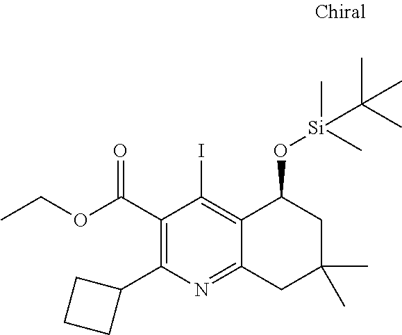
C1(C(OCC)=O)=C(C2CCC2)N=C2C(=C1I)C(O[Si](C)(C)C(C)(C)C)CC(C)(C)C2
